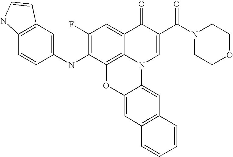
C12=C3C(=CC(F)=C1NC1=CC4=C(C=C1)NC=C4)C(=O)C(C(N1CCOCC1)=O)=CN3C1=CC3=C(C=C1O2)C=CC=C3
